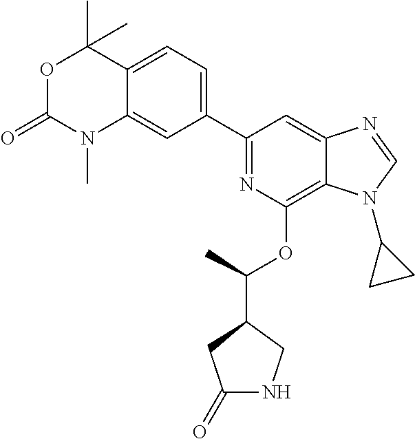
C1(C2=CC=C3C(=C2)N(C)C(=O)OC3(C)C)=NC(OC(C2CC(=O)NC2)C)=C2C(=C1)N=CN2C1CC1
